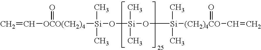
C=C[OCO(CH2)4]([Si](C)(C)O[Si](C)(C)O[Si](C)(C)[(CH2)4CO](=O)C=C)=O
